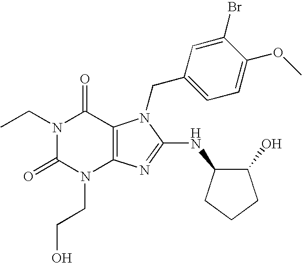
C12=C(N=C(NC3C(O)CCC3)N1CC1=CC=C(OC)C(Br)=C1)N(CCO)C(=O)N(CC)C2=O
